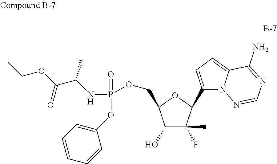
C1(O)C(C)(F)C(C2=CC=C3N2N=CN=C3N)OC1COP(OC1=CC=CC=C1)(=O)NC(C(OCC)=O)C
